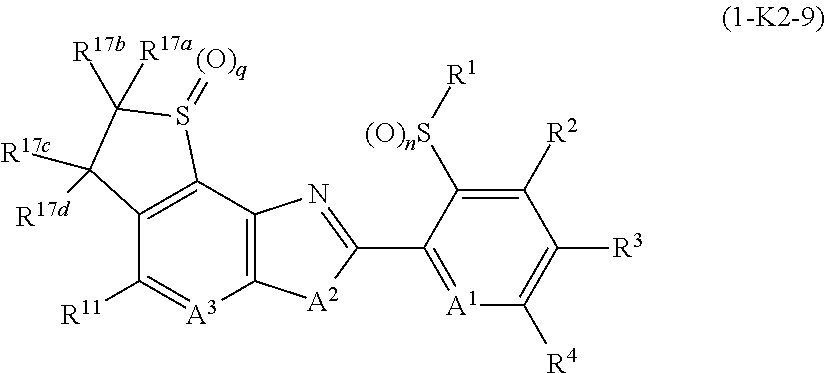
C12=C(C3=C(C([R11])=[A3]1)C([R17c])([R17d])C([R17b])([R17a])S3=[(O)q])N=C(C1=[A1]C([R4])=C([R3])C([R2])=C1[(O)nS][R1])[A2]2
